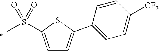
C1=C(S(=O)(=O)C)SC(C2=CC=C([CF3])C=C2)=C1
